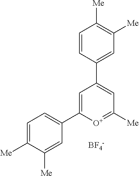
[BF4-].C1=C(C2=CC=C([Me])C([Me])=C2)[O+]=C([Me])C=C1C1=CC([Me])=C([Me])C=C1
